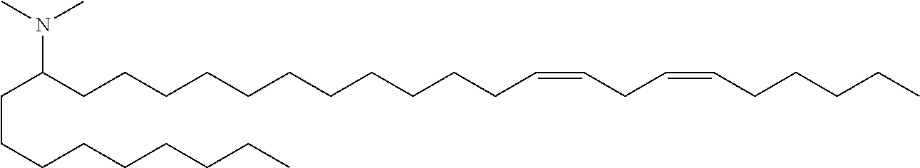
C(C(CCCCCCCCCCCC=CCC=CCCCCC)N(C)C)CCCCCCCC
